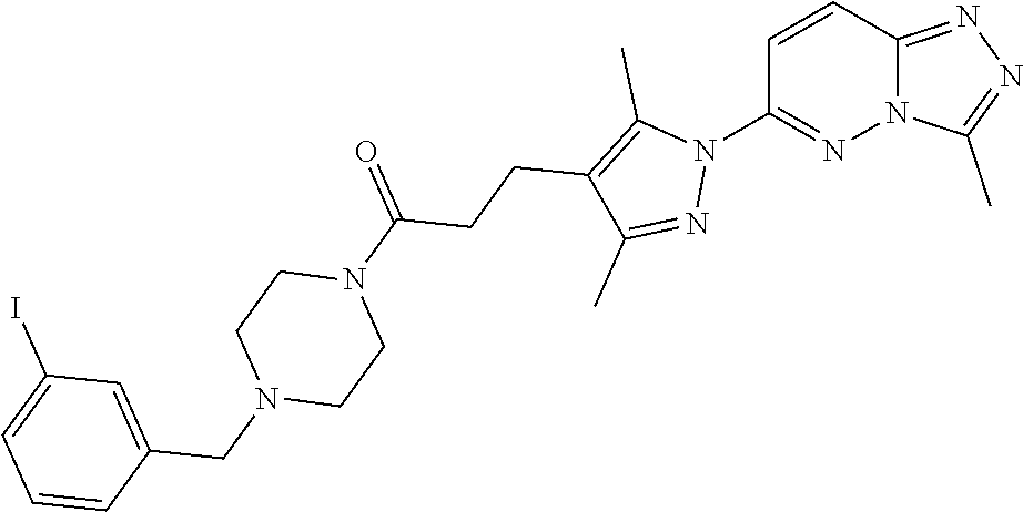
C1=CC2=NN=C(C)N2N=C1N1C(C)=C(CCC(N2CCN(CC3=CC(I)=CC=C3)CC2)=O)C(C)=N1
